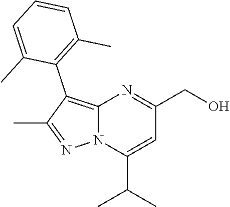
N12C(=C(C3=C(C)C=CC=C3C)C(C)=N1)N=C(CO)C=C2C(C)C
